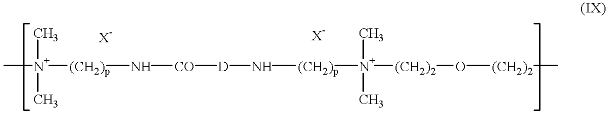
C[N+](C)(C)[(CH2)p]N[CO][D]N[(CH2)p][N+](C)(C)[(CH2)2]O[(CH2)2]C
